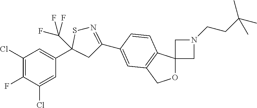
C1(Cl)=C(F)C(Cl)=CC(C2(C(F)(F)F)CC(C3=CC4=C(C5(OC4)CN(CCC(C)(C)C)C5)C=C3)=NS2)=C1
